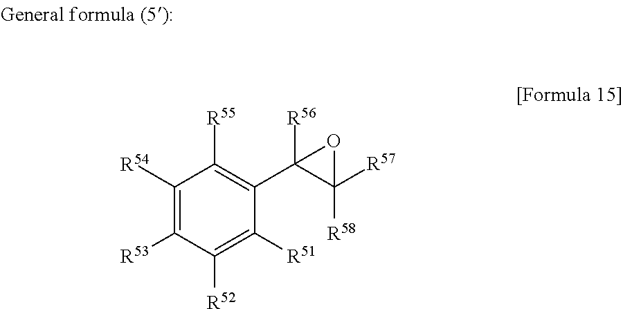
C1([R54])=C([R53])C([R52])=C([R51])C(C2([R56])C([R57])([R58])O2)=C1[R55]
